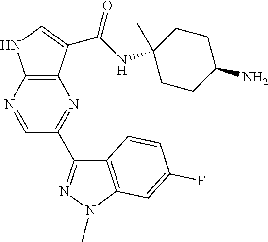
C12=C(N=CC(C3=NN(C)C4=C3C=CC(F)=C4)=N1)NC=C2C(NC1(C)CCC(N)CC1)=O
